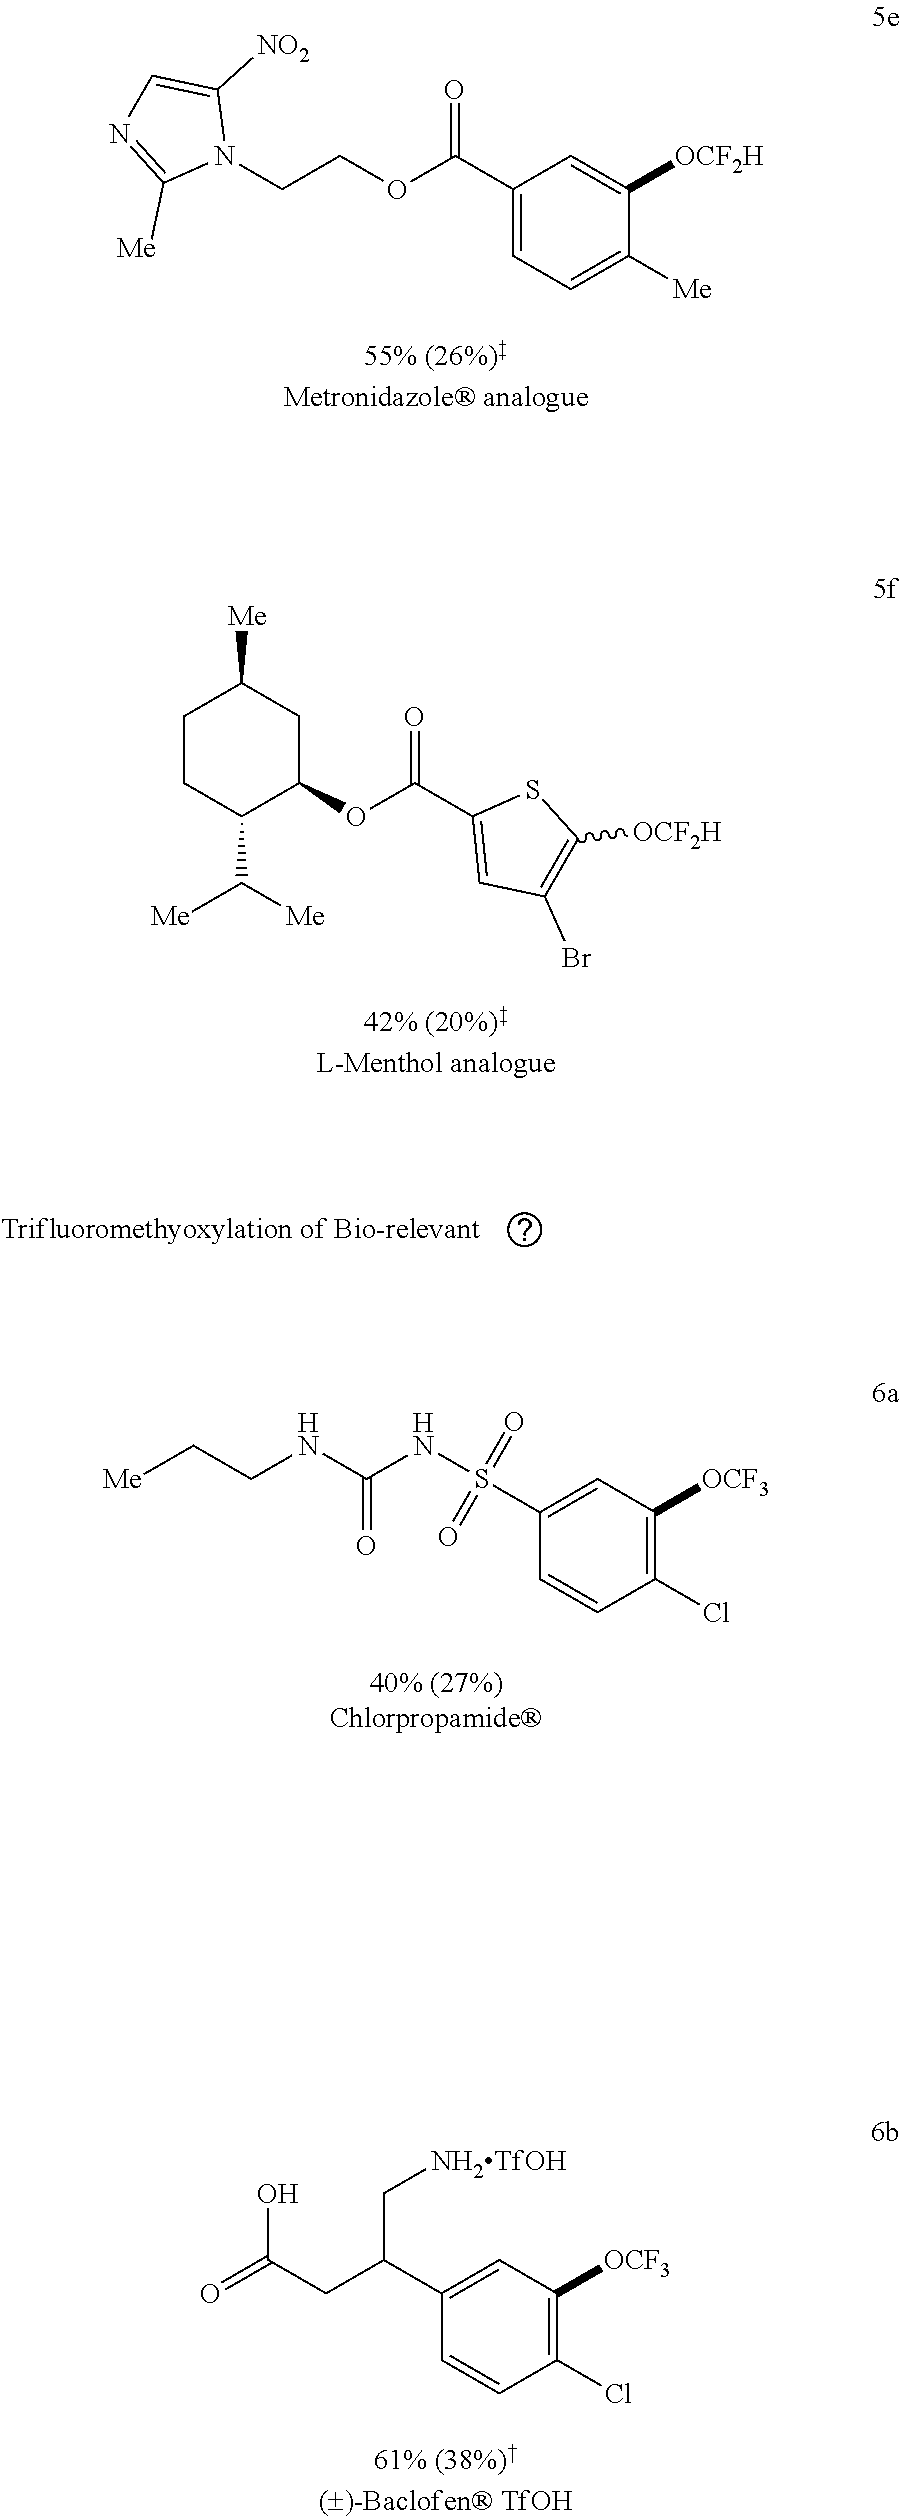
C(COC(=O)C1=CC=C([Me])C([OCF2H])=C1)N1C([NO2])=CN=C1[Me].C1CC(C([Me])[Me])C(OC(C2=CC(Br)=C([OCF2H])S2)=O)CC1[Me].[Me]CCNC(NS(C1=CC([OCF3])=C(Cl)C=C1)(=O)=O)=O.O=C(O)CC(C[NH2TfOH])C1=CC([OCF3])=C(Cl)C=C1
